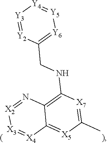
[Y3]1=[Y2]C(CNC2=C3C(=[X5]C(C)=[X7]2)[X4]=[X3][X2]=N3)=[Y6][Y5]=[Y4]1
